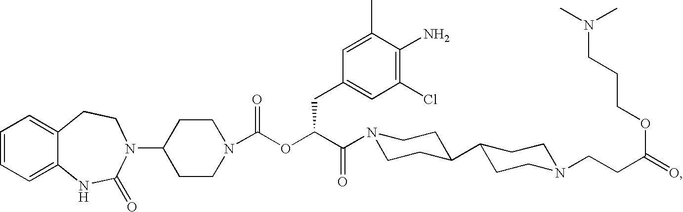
C1=CC=C2C(=C1)CCN(C1CCN(C(OC(C(=O)N3CCC(C4CCN(CCC(=O)OCCCN(C)C)CC4)CC3)CC3=CC(Cl)=C(N)C(C)=C3)=O)CC1)C(=O)N2
